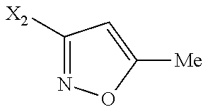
C1([X2])=NOC([Me])=C1
